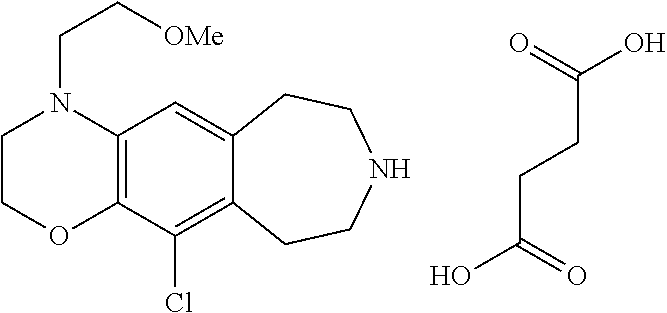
C12=C(C(Cl)=C3C(=C1)CCNCC3)OCCN2CC[OMe].C(CCC(O)=O)(=O)O
